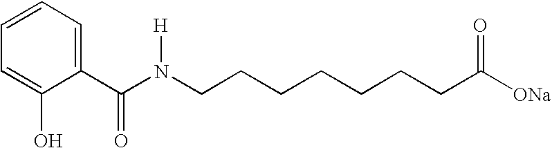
C1=C(C(N(CCCCCCCC([ONa])=O)[H])=O)C(O)=CC=C1
